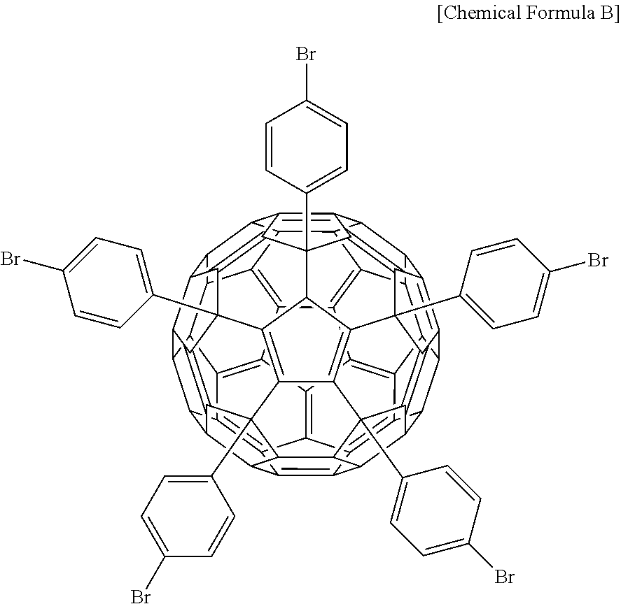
C12C3C4C5=C6C7C3C3=C8C9=C%10C(=C13)C1=C3C2C2C%11C%12=C%13C%14C(C%113)C3=C1C%10=C1C%10=C9C9=C8C7C7C6(C6=CC=C(Br)C=C6)C6=C8C5(C5=CC=C(Br)C=C5)C(=C%12C5(C%11=CC=C(Br)C=C%11)C8C8=C6C6(C%11=CC=C(Br)C=C%11)C7C9C7C%10C9C1C3C%14C1=C9C(=C67)C8(C3=CC=C(Br)C=C3)C1=C5%13)C42
